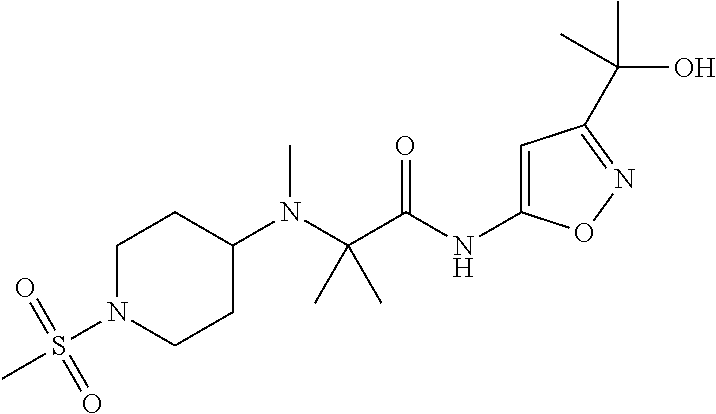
C1N(S(C)(=O)=O)CCC(N(C(C(NC2=CC(C(O)(C)C)=NO2)=O)(C)C)C)C1
